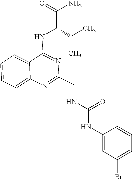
C1=CC=C2C(=C1)C(NC(C(=O)N)C(C)C)=NC(CNC(NC1=CC(Br)=CC=C1)=O)=N2
